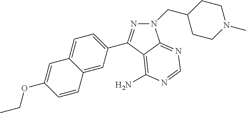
N1(CC2CCN(C)CC2)N=C(C2=CC=C3C(=C2)C=CC(OCC)=C3)C2=C(N)N=CN=C12
